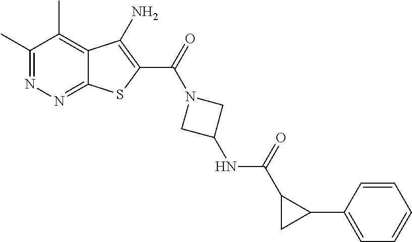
C1(C)=NN=C2C(=C1C)C(N)=C(C(=O)N1CC(NC(C3CC3C3=CC=CC=C3)=O)C1)S2
